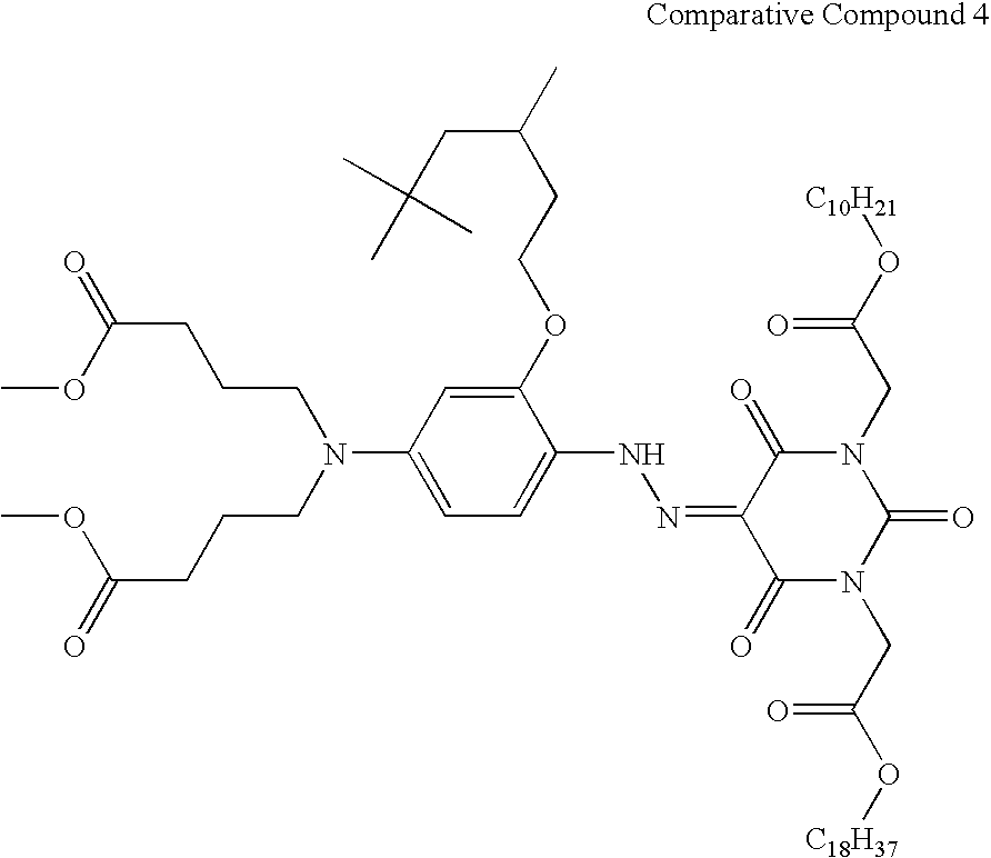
O(C(CCCN(CCCC(OC)=O)C1=CC=C(NN=C2C(=O)N(CC(O[C18H37])=O)C(=O)N(CC(O[C10H21])=O)C2=O)C(OCCC(C)CC(C)(C)C)=C1)=O)C
